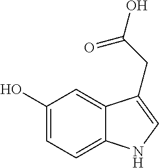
C1(O)=CC=C2C(=C1)C(CC(O)=O)=CN2
